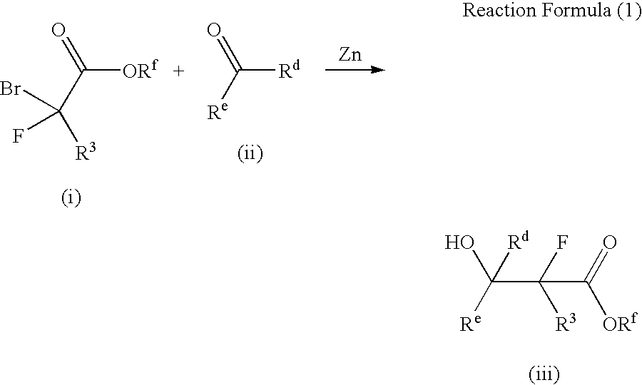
C([ORf])(=O)C([R3])(Br)F.C([Rd])(=O)[Re].[Zn].C(C(F)([R3])C(=O)[ORf])(O)([Re])[Rd]
